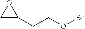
C1C(CCO[Bn])O1
